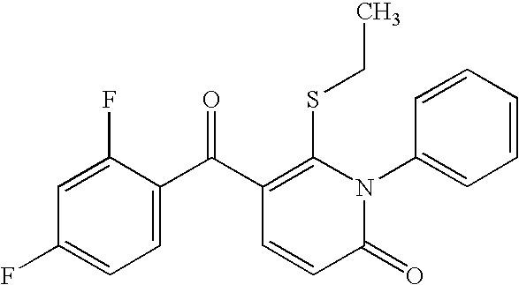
C1=C(F)C(C(C2=C(SCC)N(C3=CC=CC=C3)C(=O)C=C2)=O)=CC=C1F
